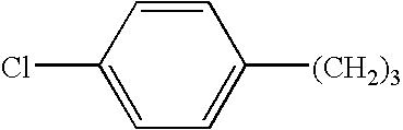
C1(Cl)=CC=C([(CH2)3])C=C1
